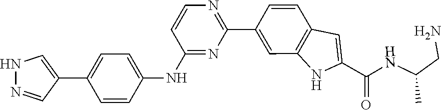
N(C(C1=CC2=C(N1)C=C(C1=NC=CC(NC3=CC=C(C4=CNN=C4)C=C3)=N1)C=C2)=O)C(CN)C
